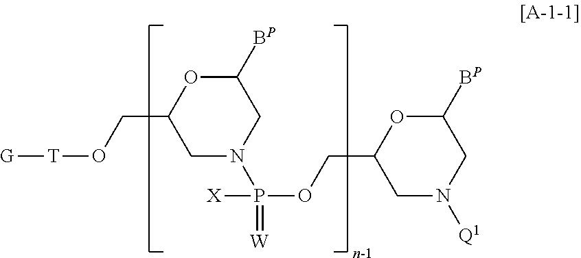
C1N(P(OCC2CN([Q1])CC([BP])O2)([X])=[W])CC([BP])OC1CO[T][G]
